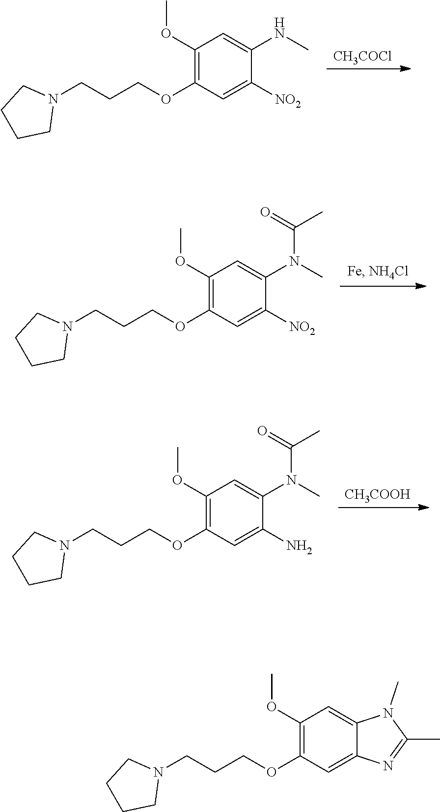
[CH3COCl].C1(OC)=C(OCCCN2CCCC2)C=C([NO2])C(NC)=C1.C1(OC)=C(OCCCN2CCCC2)C=C([NO2])C(N(C)C(C)=O)=C1.[CH3COOH].C1(OC)=C(OCCCN2CCCC2)C=C(N)C(N(C)C(C)=O)=C1.C1(OC)=C(OCCCN2CCCC2)C=C2C(=C1)N(C)C(C)=N2
